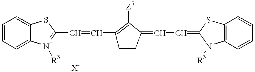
C1=CC=C2C(=C1)SC(C=CC1=C([Z3])C(=CC=C3N([R3])C4=C(C=CC=C4)S3)CC1)=[N+]2[R3]
